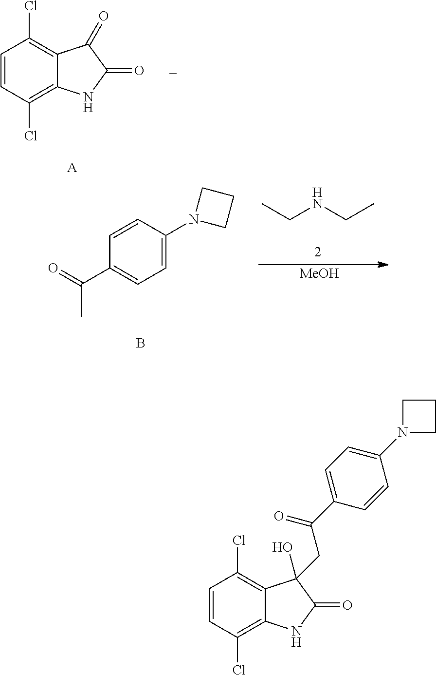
C1=CC(Cl)=C2C(=C1Cl)C(CC(C1=CC=C(N3CCC3)C=C1)=O)(O)C(=O)N2.C1=CC(Cl)=C2C(=C1Cl)C(=O)C(=O)N2.[A].CCNCC.C1=C(N2CCC2)C=CC(C(=O)C)=C1.B.[MeOH]
